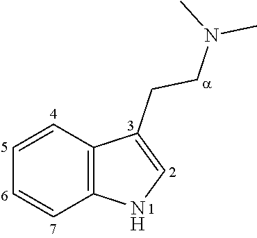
C1=CC2=C(C=C1)C(CCN(C)C)=CN2
